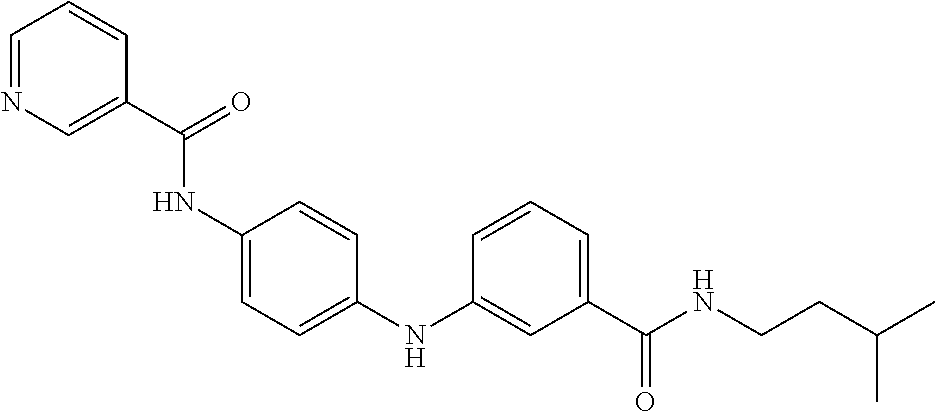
C1(NC(C2=CN=CC=C2)=O)=CC=C(NC2=CC(C(NCCC(C)C)=O)=CC=C2)C=C1
